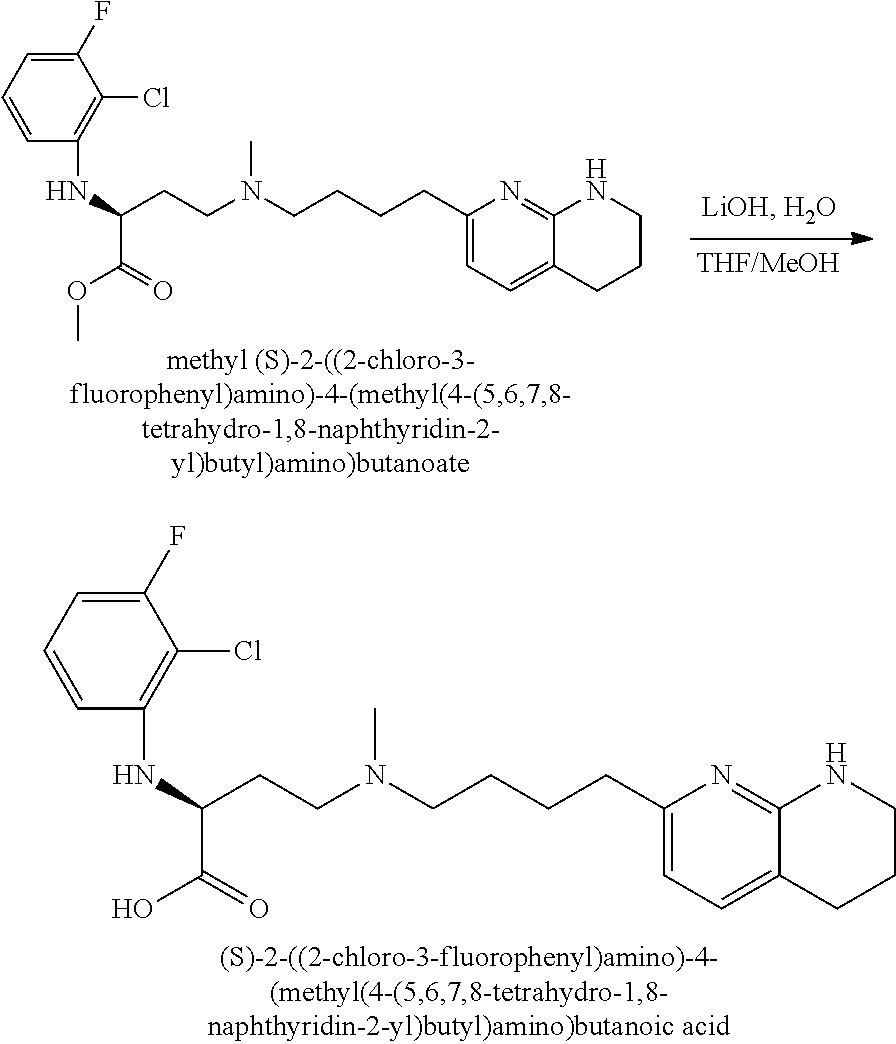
CN(CCCCC1=CC=C2C(=N1)NCCC2)CCC(C(OC)=O)NC1=C(Cl)C(F)=CC=C1.CN(CCCCC1=CC=C2C(=N1)NCCC2)CCC(C(O)=O)NC1=C(Cl)C(F)=CC=C1
